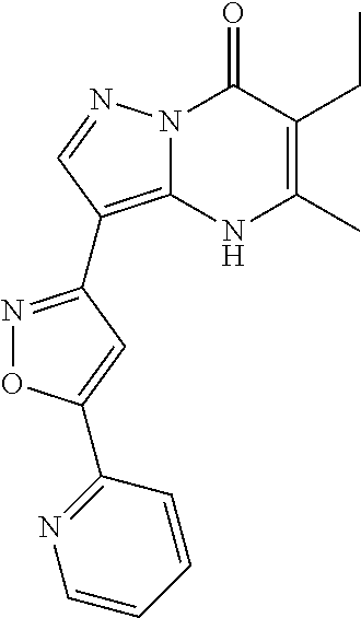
N12C(=C(C3=NOC(C4=NC=CC=C4)=C3)C=N1)NC(C)=C(CC)C2=O
